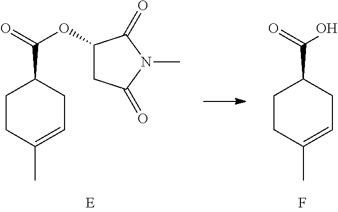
C1CC(C)=CCC1C(=O)OC1CC(=O)N(C)C1=O.C1CC(C)=CCC1C(=O)O.F
